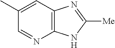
C12=C(C=C(C)C=N1)N=C([Me])N2
